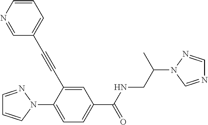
C1=NN(C2=CC=C(C(NCC(N3C=NC=N3)C)=O)C=C2C#CC2=CC=CN=C2)C=C1
